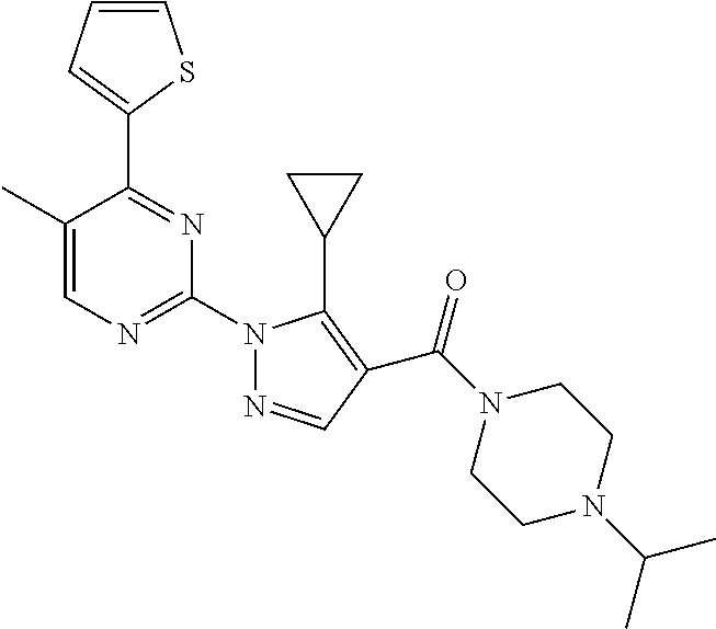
C1=CC=C(C2=NC(N3N=CC(C(N4CCN(C(C)C)CC4)=O)=C3C3CC3)=NC=C2C)S1
